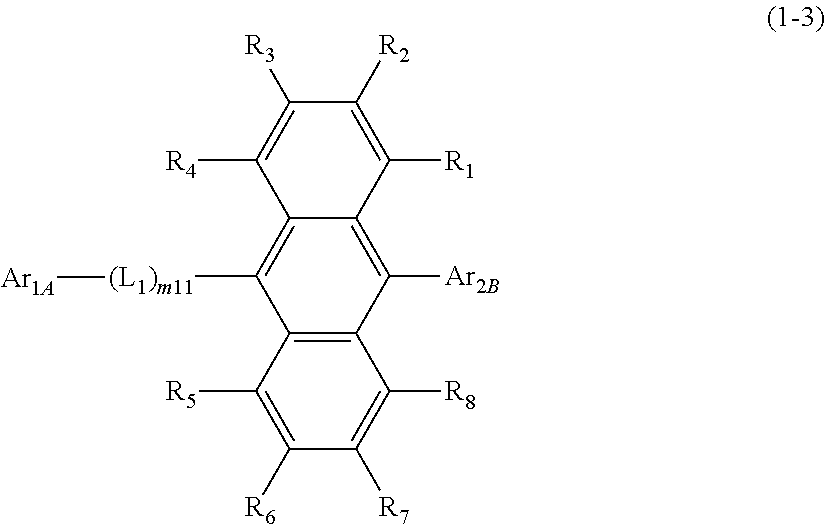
C12=C(C([R5])=C([R6])C([R7])=C1[R8])C([(L1)m11][Ar1A])=C1C(=C2[Ar2B])C([R1])=C([R2])C([R3])=C1[R4]
